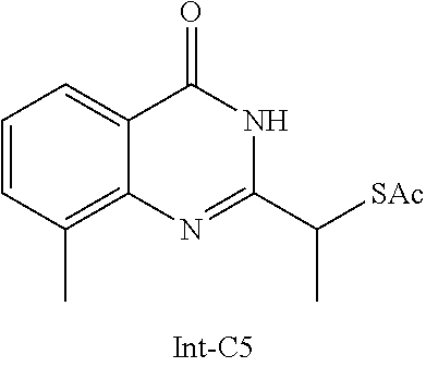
C1=CC(C)=C2C(=C1)C(=O)NC(C([SAc])C)=N2
